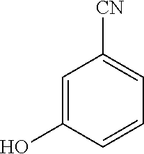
C1=C(O)C=CC=C1[CN]
